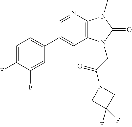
C1(C2=CC=C(F)C(F)=C2)=CC2=C(N=C1)N(C)C(=O)N2CC(N1CC(F)(F)C1)=O
